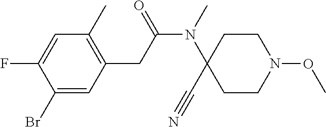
C1(Br)=CC(CC(N(C)C2(C#N)CCN(OC)CC2)=O)=C(C)C=C1F
